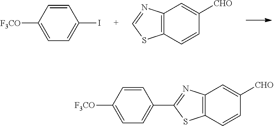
C1=CC([F3CO])=CC=C1I.C12=C(C=CC([CHO])=C1)SC=N2.C1=CC([F3CO])=CC=C1C1=NC2=C(C=CC([CHO])=C2)S1
